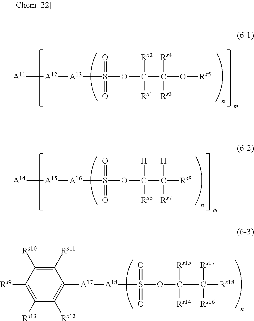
[A11][A12][A13]S(OC(C(O[Rs5])([Rs4])[Rs3])([Rs2])[Rs1])(=O)=O.[A14][A15][A16]S(OC(C([Rs8])([H])[Rs7])([H])[Rs6])(=O)=O.C1([A17][A18]S(OC(C([Rs18])([Rs17])[Rs16])([Rs15])[Rs14])(=O)=O)=C([Rs12])C([Rs13])=C([Rs9])C([Rs10])=C1[Rs11]
